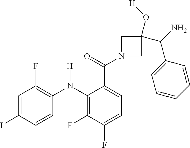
C1=C(I)C=CC(N(C2=C(F)C(F)=CC=C2C(=O)N2CC(C(N)C3=CC=CC=C3)(O[H])C2)[H])=C1F
